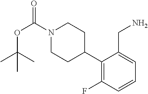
N1(C(OC(C)(C)C)=O)CCC(C2=C(F)C=CC=C2CN)CC1
